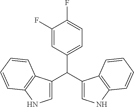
C1(F)=CC=C(C(C2=CNC3=C2C=CC=C3)C2=CNC3=C2C=CC=C3)C=C1F
